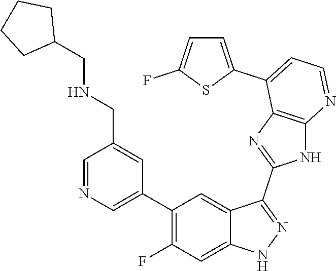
C1=NC=C(C2=C(F)C=C3C(=C2)C(C2=NC4=C(N2)N=CC=C4C2=CC=C(F)S2)=NN3)C=C1CNCC1CCCC1
